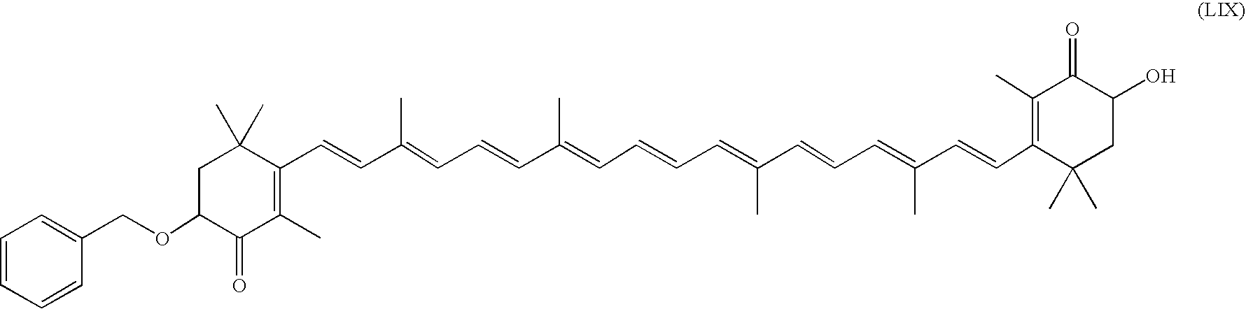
C1C(OCC2=CC=CC=C2)C(=O)C(C)=C(C=CC(=CC=CC(=CC=CC=C(C=CC=C(C=CC2=C(C)C(=O)C(O)CC2(C)C)C)C)C)C)C1(C)C
